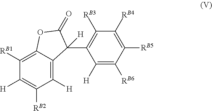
C1([H])=C([RB2])C([H])=C2C(=C1[RB1])OC(=O)C2(C1=C([RB3])C([RB4])=C([RB5])C([RB6])=C1[H])[H]
